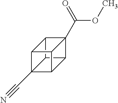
C12(C(OC)=O)C3C4C5(C#N)C(C14)C2C53
